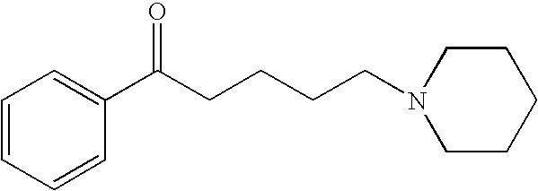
C1=CC=CC(C(CCCCN2CCCCC2)=O)=C1
